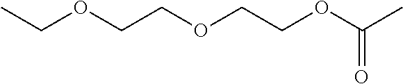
C(COCCOC(C)=O)OCC
